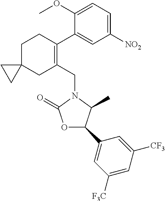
C1(OC)=CC=C([NO2])C=C1C1=C(CN2C(=O)OC(C3=CC([F3C])=CC([CF3])=C3)C2C)CC2(CC1)CC2
